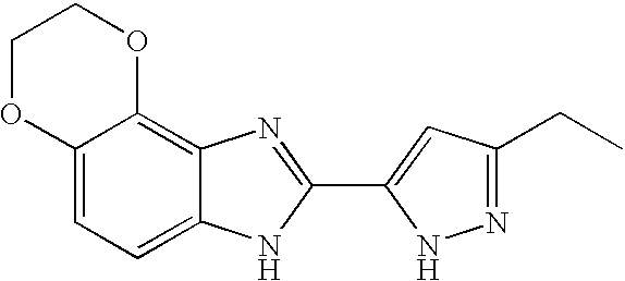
C12=CC=C3C(=C1OCCO2)N=C(C1=CC(CC)=NN1)N3
